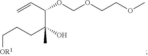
C(C=C)(C(C)(O)CCC[OR1])OCOCCOC
